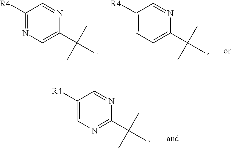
C1([R4])=NC=C(C(C)(C)C)N=C1.C1([R4])=CC=C(C(C)(C)C)N=C1.C1([R4])=CN=C(C(C)(C)C)N=C1
